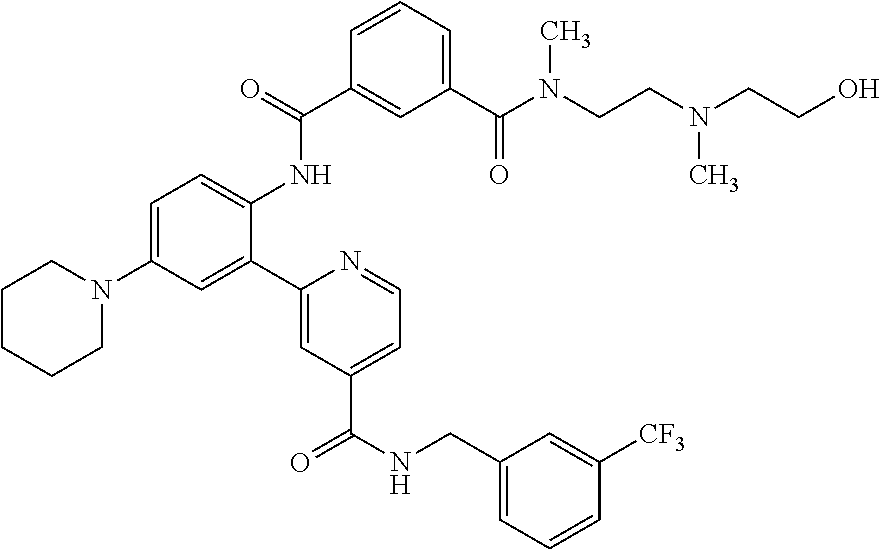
C1CCCN(C2=CC=C(NC(C3=CC(C(N(CCN(C)CCO)C)=O)=CC=C3)=O)C(C3=CC(C(NCC4=CC=CC([CF3])=C4)=O)=CC=N3)=C2)C1
